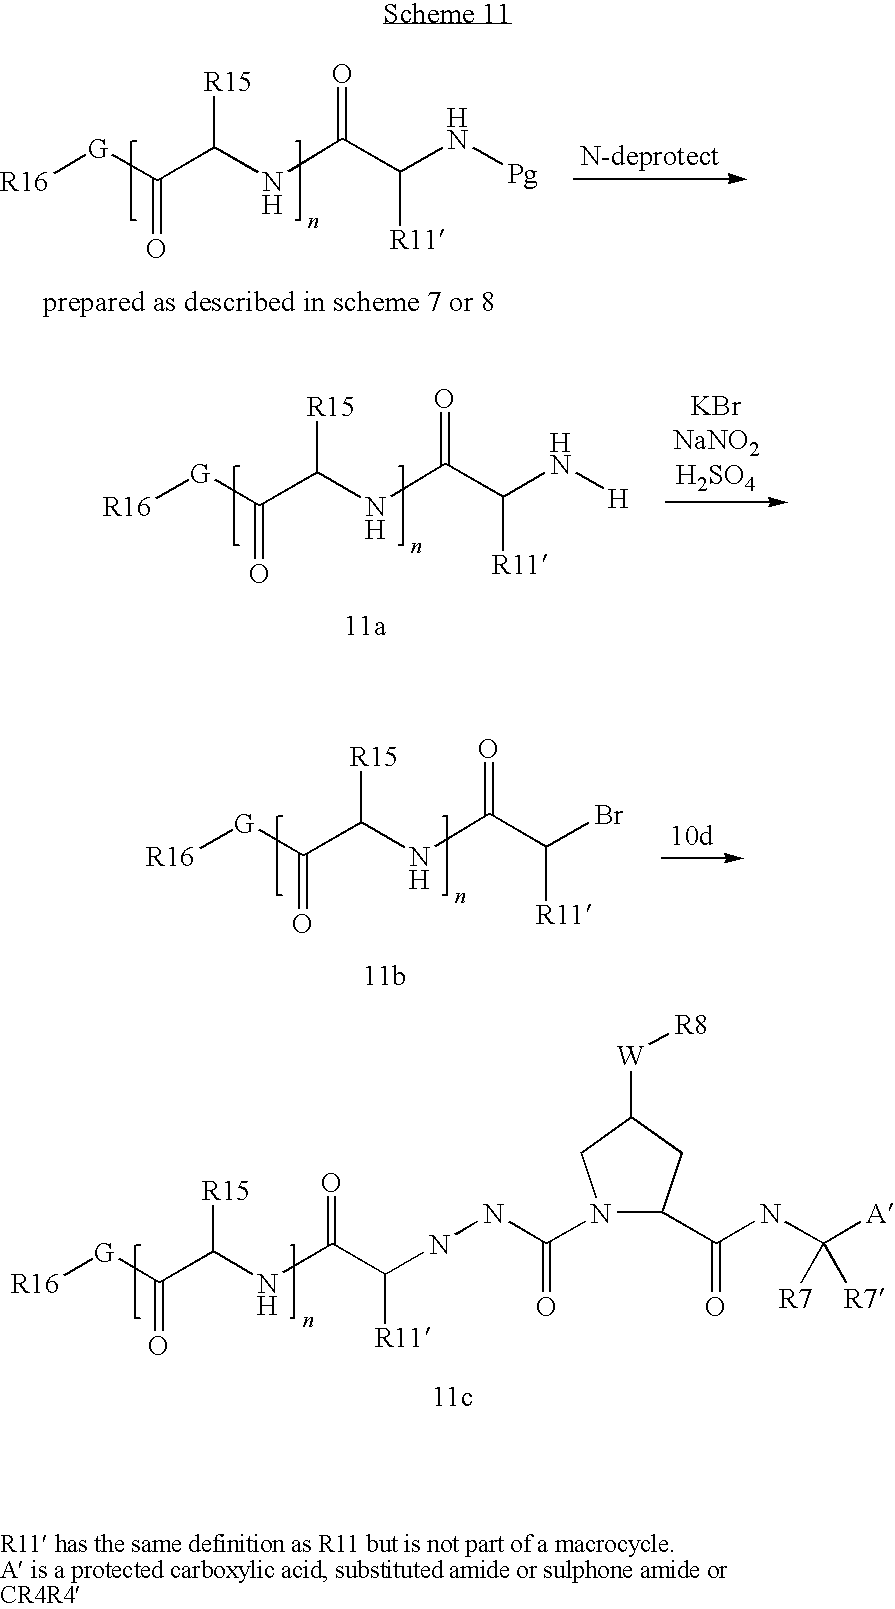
[R16][G]C(C(NC(C(N[Pg])[R11])=O)[R15])=O.[R16][G]C(C(NC(C(N[H])[R11])=O)[R15])=O.[R16][G]C(C(NC(C(Br)[R11])=O)[R15])=O.[R16][G]C(C(NC(C(NNC(=O)N1C(C(NC([A])([R7])[R7])=O)CC([W][R8])C1)[R11])=O)[R15])=O
